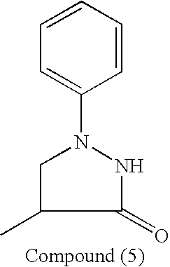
C1=CC=CC(N2CC(C)C(=O)N2)=C1
